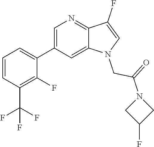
C1=C(C2=CC=CC(C(F)(F)F)=C2F)C=C2C(=N1)C(F)=CN2CC(=O)N1CC(F)C1
